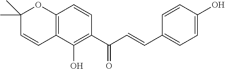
C12=C(C(O)=C(C(=O)C=CC3=CC=C(O)C=C3)C=C1)C=CC(C)(C)O2
